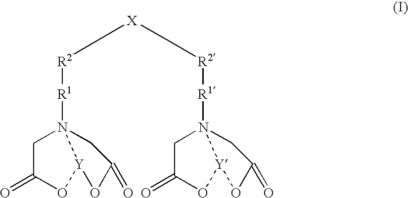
[R1](N12CC(=O)O[Y]1OC(=O)C2)[R2]C[X]C[R2][R1]N12CC(=O)O[Y]1OC(=O)C2
